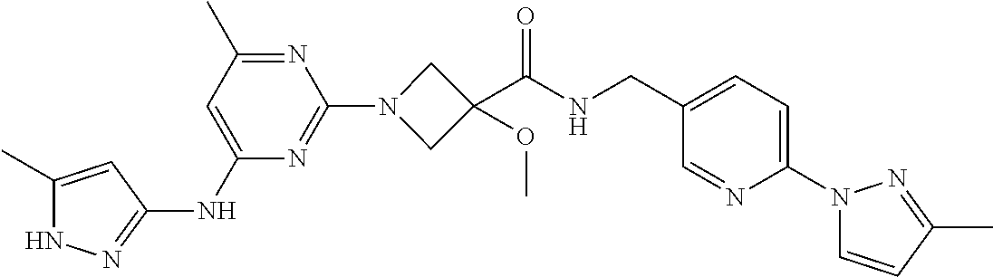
N1C(C)=CC(NC2=CC(C)=NC(N3CC(C(NCC4=CC=C(N5C=CC(C)=N5)N=C4)=O)(OC)C3)=N2)=N1
